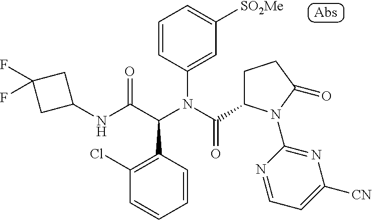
C1(NC(C(N(C(=O)C2CCC(=O)N2C2=NC([CN])=CC=N2)C2=CC([SO2Me])=CC=C2)C2=C(Cl)C=CC=C2)=O)CC(F)(F)C1
